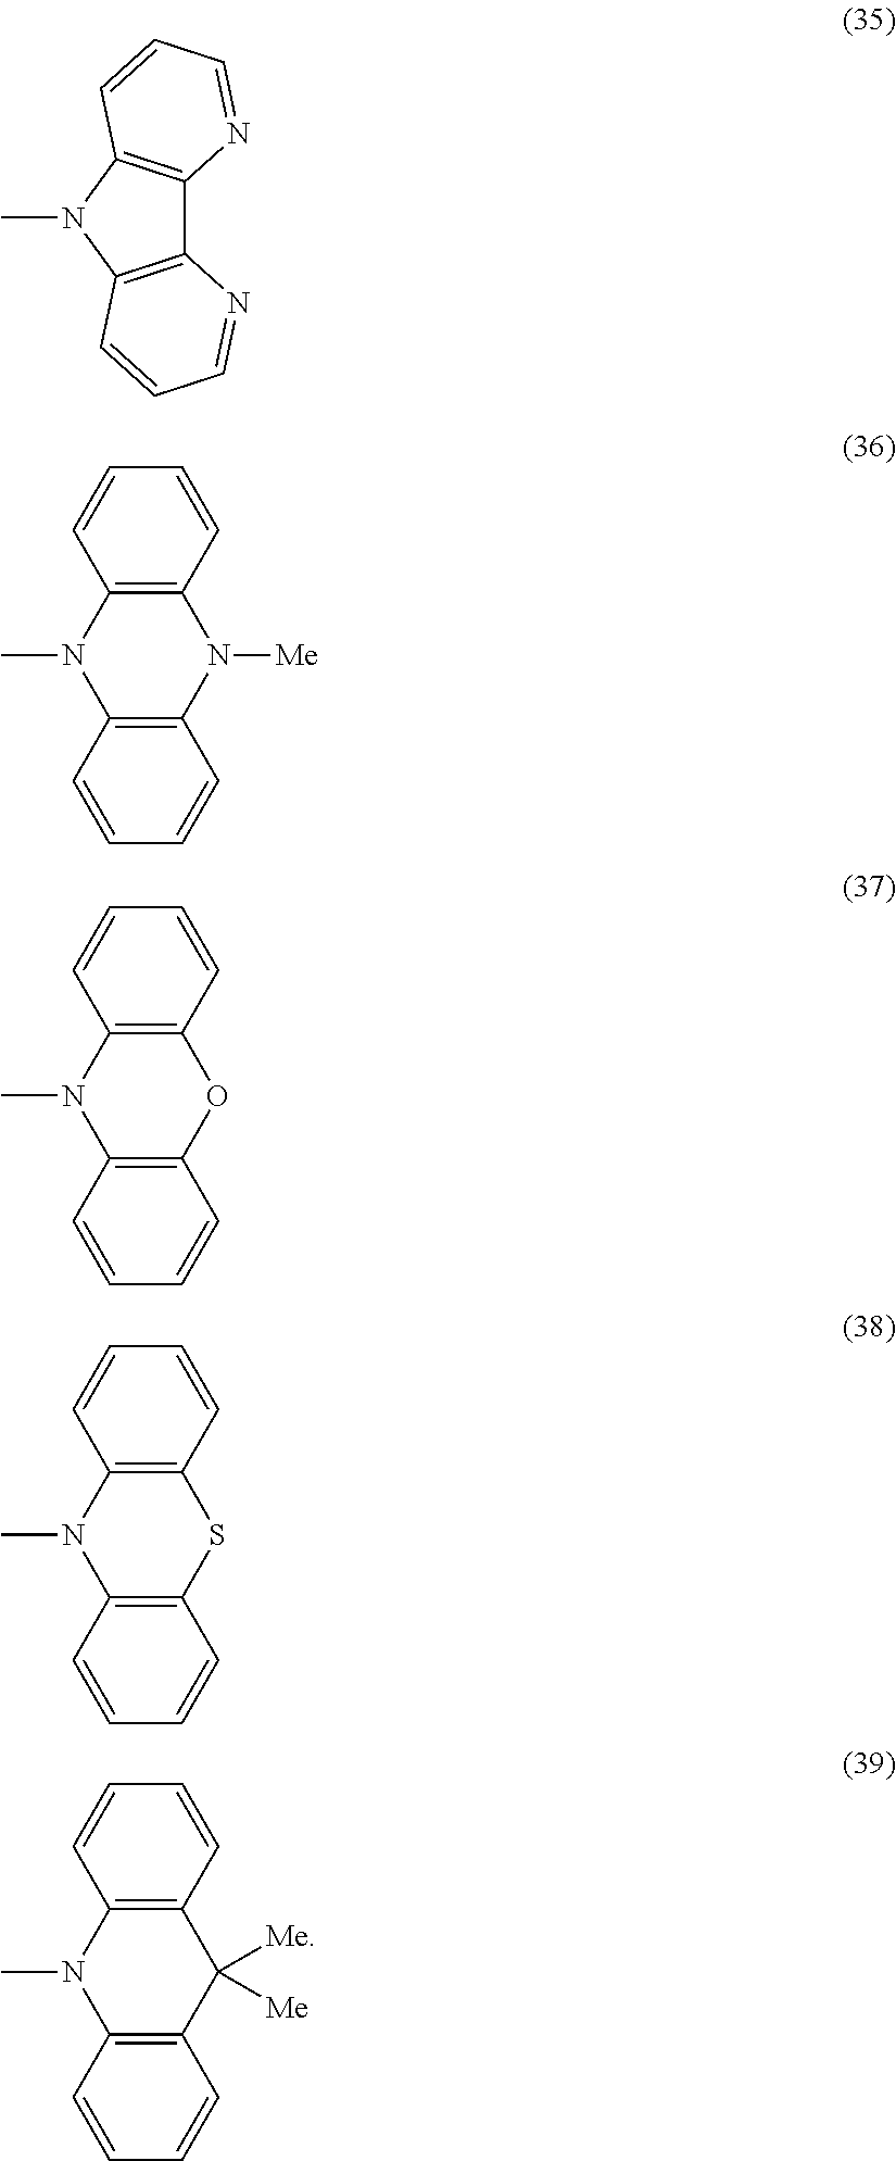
C12=C(N(C)C3=C1N=CC=C3)C=CC=N2.N1(C)C2=C(N([Me])C3=C1C=CC=C3)C=CC=C2.N1(C)C2=C(OC3=C1C=CC=C3)C=CC=C2.N1(C)C2=C(SC3=C1C=CC=C3)C=CC=C2.N1(C)C2=C(C([Me])([Me])C3=C1C=CC=C3)C=CC=C2
